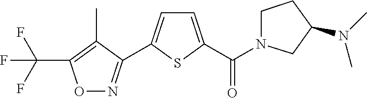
C(F)(F)(F)C1=C(C)C(C2=CC=C(C(N3CCC(N(C)C)C3)=O)S2)=NO1
